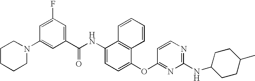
N1(C2=CC(C(NC3=CC=C(OC4=NC(NC5CCC(C)CC5)=NC=C4)C4=C3C=CC=C4)=O)=CC(F)=C2)CCCCC1
